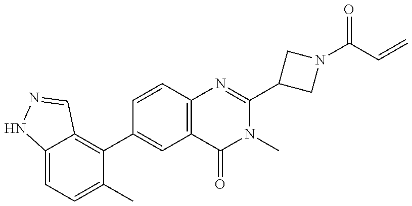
C12=CC=C(C)C(C3=CC4=C(C=C3)N=C(C3CN(C(C=C)=O)C3)N(C)C4=O)=C1C=NN2
